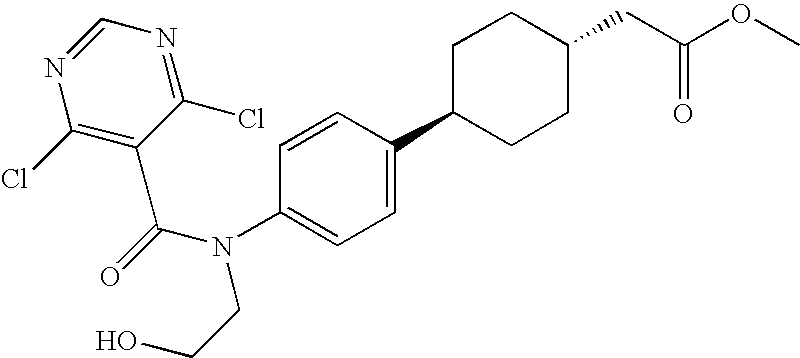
C1C(C2=CC=C(N(CCO)C(=O)C3=C(Cl)N=CN=C3Cl)C=C2)CCC(CC(OC)=O)C1
